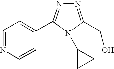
N1=C(C2=CC=NC=C2)N(C2CC2)C(CO)=N1
